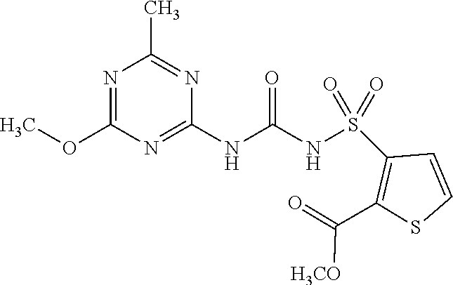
N1=C(OC)N=C(NC(NS(C2=C(C([H3CO])=O)SC=C2)(=O)=O)=O)N=C1C
